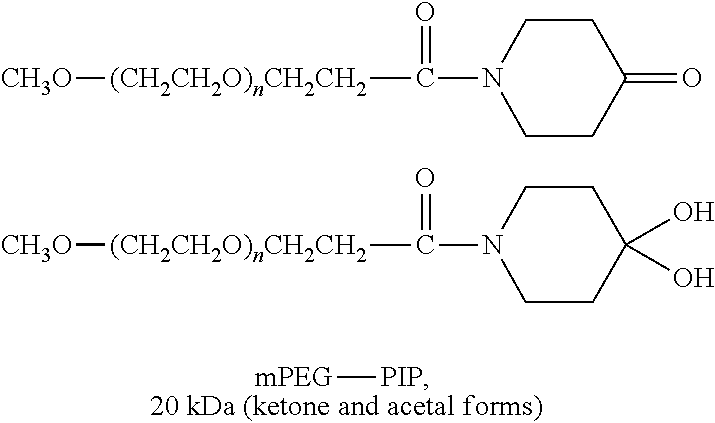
[(CH2CH2O)nCH2CH2]([CH3O])C(N1CCC(=O)CC1)=O.[(CH2CH2O)nCH2CH2]([CH3O])C(N1CCC(O)(O)CC1)=O.[mPEG][PIP]
